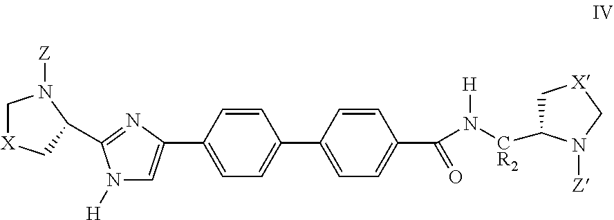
C1(C2=CN([H])C(C3C[X]CN3[Z])=N2)=CC=C(C2=CC=C(C(N([H])[CR2]C3C[X]CN3[Z])=O)C=C2)C=C1
